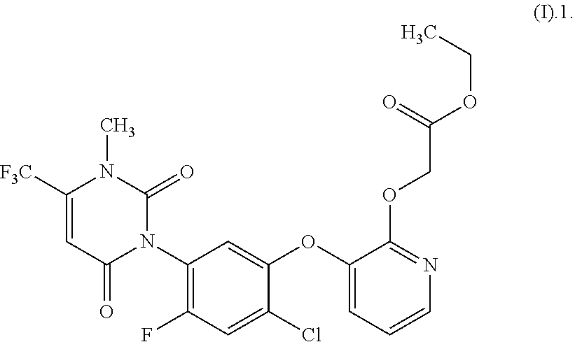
N1(C)C(=O)N(C2=C(F)C=C(Cl)C(OC3=CC=CN=C3OCC(OCC)=O)=C2)C(=O)C=C1[F3C]
